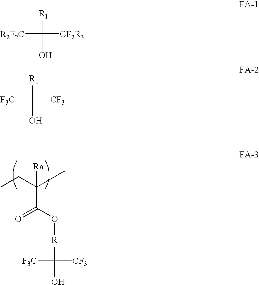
CCC(C(=O)O[R1]C([CF3])(O)[F3C])(C)[Ra].[R2F2C]C([CF2R3])([R1])O.[F3C]C([CF3])([R1])O
